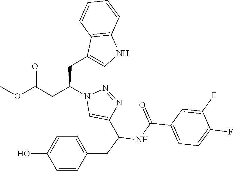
COC(CC(N1C=C(C(CC2=CC=C(O)C=C2)NC(C2=CC=C(F)C(F)=C2)=O)N=N1)CC1=CNC2=C1C=CC=C2)=O
